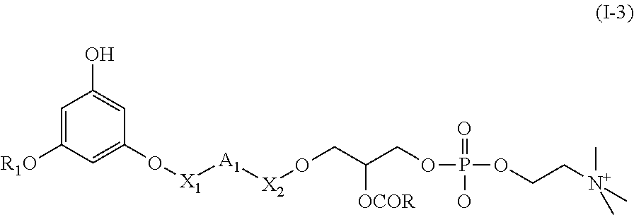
C1=C([R1O])C=C(O[X1][A1][X2]OCC(COP(OCC[N+](C)(C)C)(=O)O)[OCOR])C=C1O
